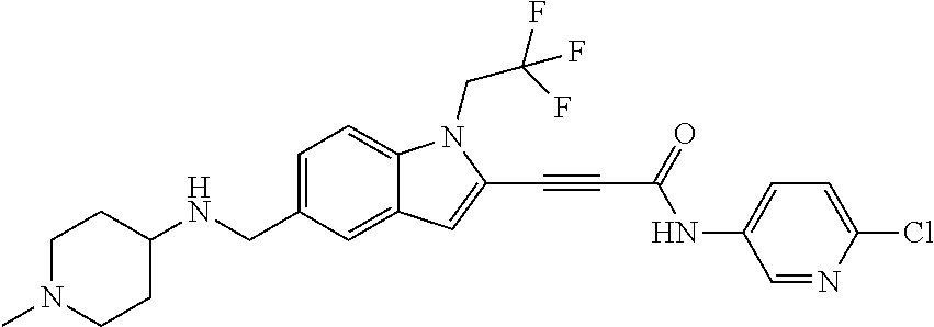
C1=C(CNC2CCN(C)CC2)C=C2C(=C1)N(CC(F)(F)F)C(C#CC(NC1=CC=C(Cl)N=C1)=O)=C2
